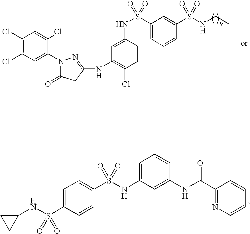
C1(Cl)=C(Cl)C=C(N2C(=O)CC(NC3=C(Cl)C=CC(NS(C4=CC=CC(S(NCC)(=O)=O)=C4)(=O)=O)=C3)=N2)C(Cl)=C1.C1=C(S(NC2CC2)(=O)=O)C=CC(S(NC2=CC=CC(NC(C3=NC=CC=C3)=O)=C2)(=O)=O)=C1
